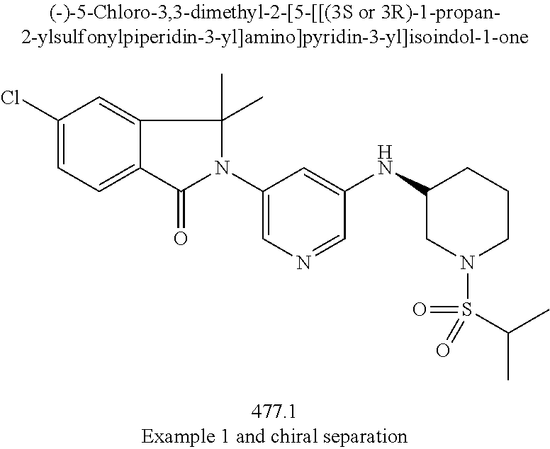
C1(Cl)=CC=C2C(=C1)C(C)(C)N(C1=CN=CC(NC3CN(S(=O)(C(C)C)=O)CCC3)=C1)C2=O
